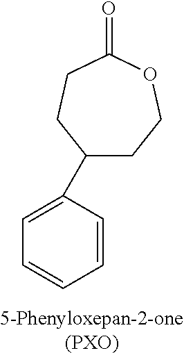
[5-Phenyloxepan-2-one(PXO)].C1(=O)CCC(C2=CC=CC=C2)CCO1
